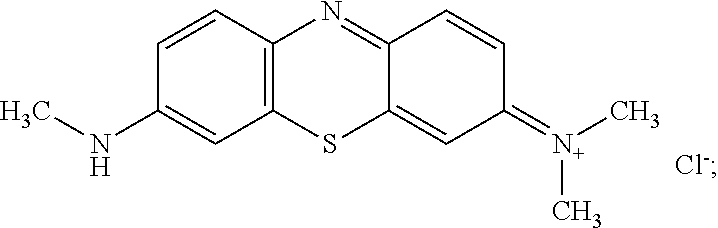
C12=C(C=CC(NC)=C1)N=C1C(=CC(=[N+](C)C)C=C1)S2.[Cl-]
